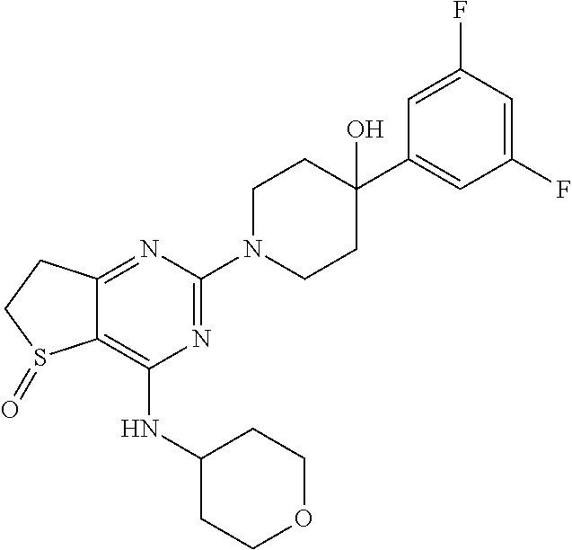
C12=NC(N3CCC(C4=CC(F)=CC(F)=C4)(O)CC3)=NC(NC3CCOCC3)=C1S(=O)CC2
